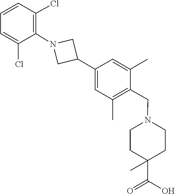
C1=CC(Cl)=C(N2CC(C3=CC(C)=C(CN4CCC(C(=O)O)(C)CC4)C(C)=C3)C2)C(Cl)=C1
